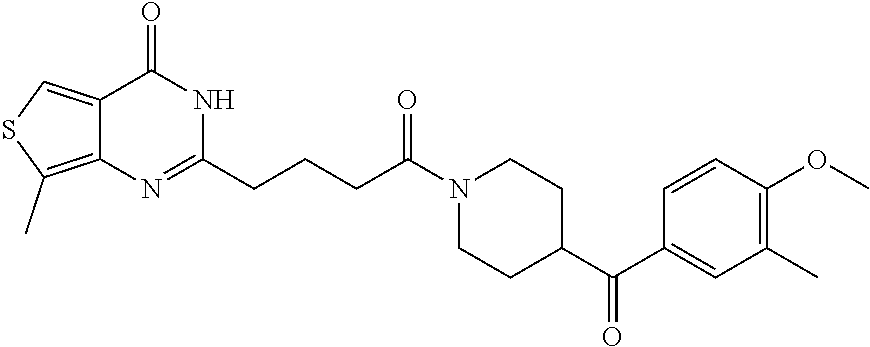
C12=CSC(C)=C1N=C(CCCC(N1CCC(C(C3=CC(C)=C(OC)C=C3)=O)CC1)=O)NC2=O
